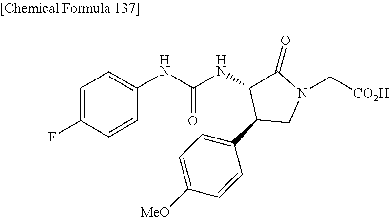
C1=C(F)C=CC(NC(NC2C(C3=CC=C([MeO])C=C3)CN(C[CO2H])C2=O)=O)=C1
